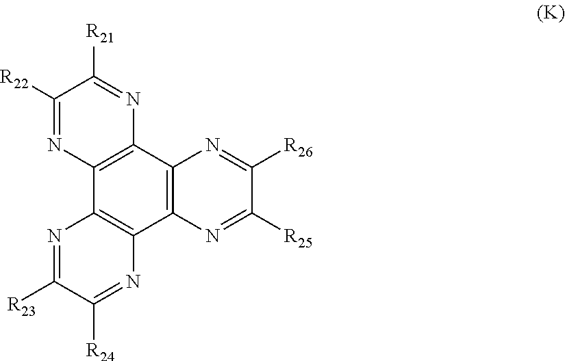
C1([R22])=NC2=C(N=C1[R21])C1=C(C3=C2N=C([R23])C([R24])=N3)N=C([R25])C([R26])=N1
